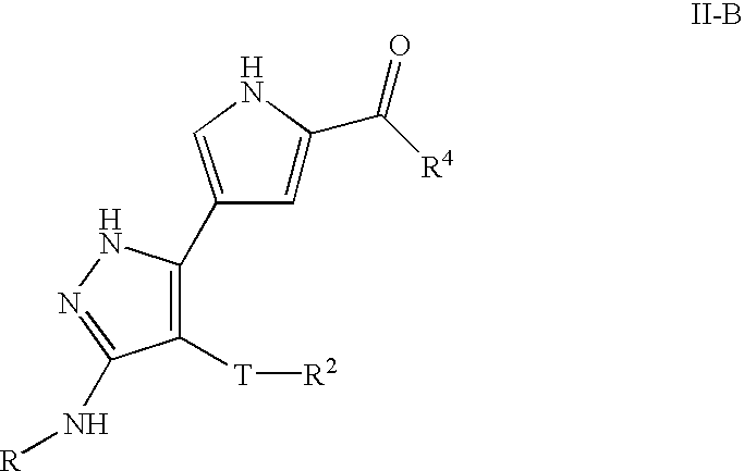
C1([T][R2])=C(C2=CNC(C([R4])=O)=C2)NN=C1N[R]
